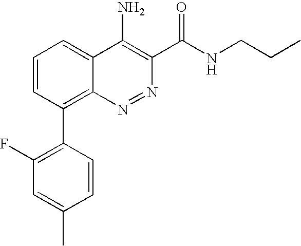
C1=CC(C2=C3C(=CC=C2)C(N)=C(C(NCCC)=O)N=N3)=C(F)C=C1C
